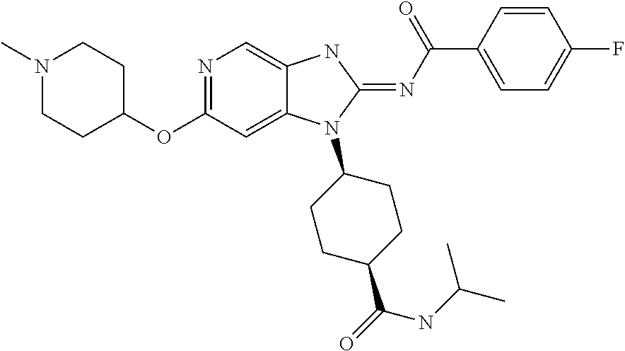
N1(C)CCC(OC2=NC=C3C(=C2)N(C2CCC(C(=O)NC(C)C)CC2)C(=NC(C2=CC=C(F)C=C2)=O)N3)CC1
